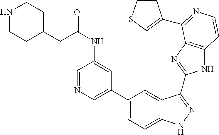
C1(C2=CN=CC(NC(=O)CC3CCNCC3)=C2)=CC=C2C(=C1)C(C1=NC3=C(N1)C=CN=C3C1=CSC=C1)=NN2
